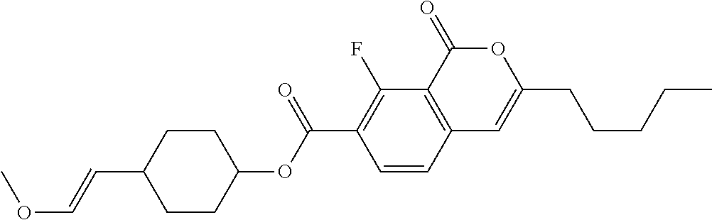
C1=CC2=C(C(F)=C1C(OC1CCC(C=COC)CC1)=O)C(=O)OC(CCCCC)=C2
